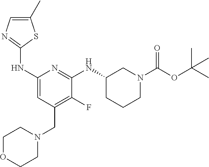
C1(C)=CN=C(NC2=CC(CN3CCOCC3)=C(F)C(NC3CCCN(C(OC(C)(C)C)=O)C3)=N2)S1
